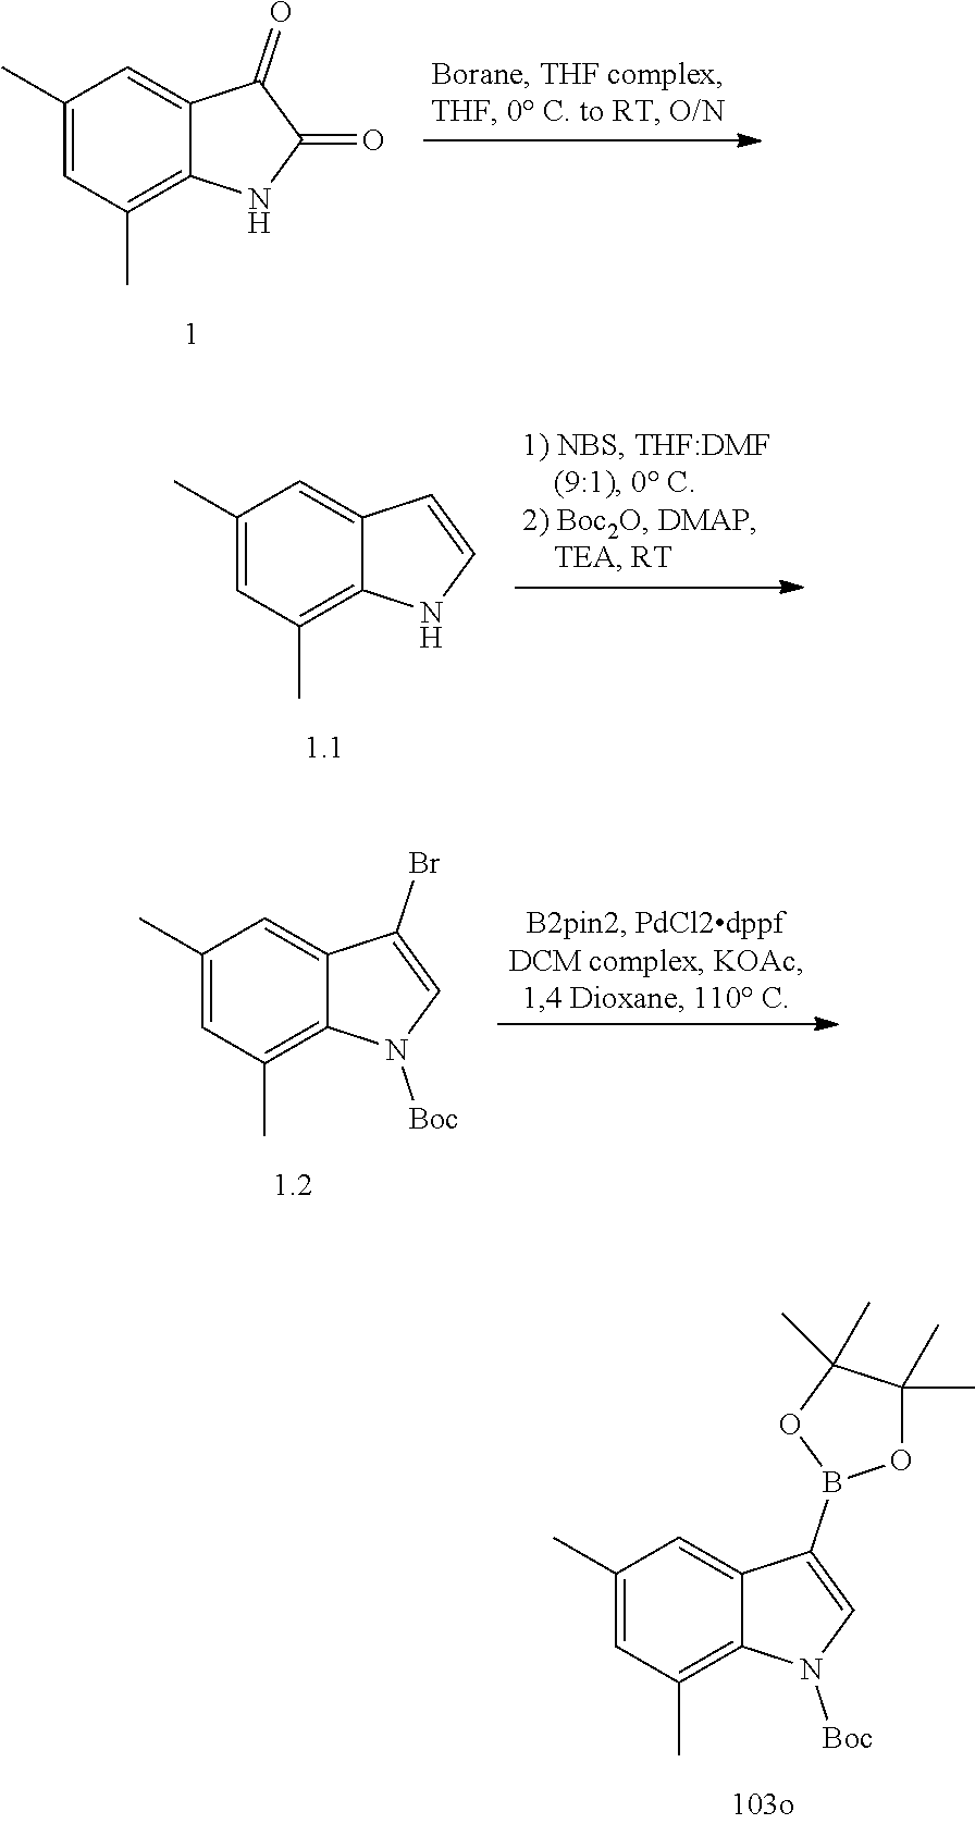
C1(C)=CC(C)=C2C(=C1)C(=O)C(=O)N2.C1(C)=CC(C)=C2C(=C1)C=CN2.C1(C)=CC(C)=C2C(=C1)C(Br)=CN2[Boc].C1(C)=CC(C)=C2C(=C1)C(B1OC(C)(C)C(C)(C)O1)=CN2[Boc]
